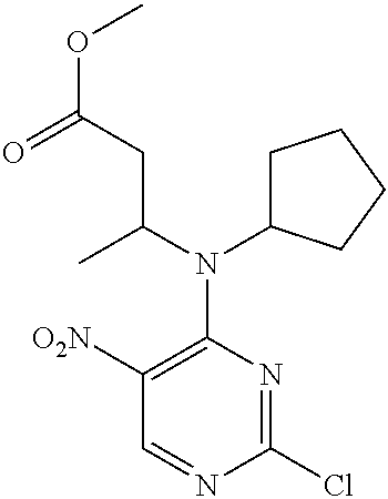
O(C(=O)CC(N(C1=C([O2N])C=NC(Cl)=N1)C1CCCC1)C)C
